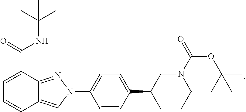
C1=C(C(=O)NC(C)(C)C)C2=NN(C3=CC=C(C4CCCN(C(OC(C)(C)C)=O)C4)C=C3)C=C2C=C1
